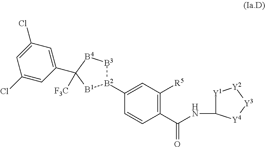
[B2]1(C2=CC([R5])=C(C(NC3[Y1][Y2][Y3][Y4]3)=O)C=C2)[B3][B4]C(C2=CC(Cl)=CC(Cl)=C2)([F3C])[B1]1
